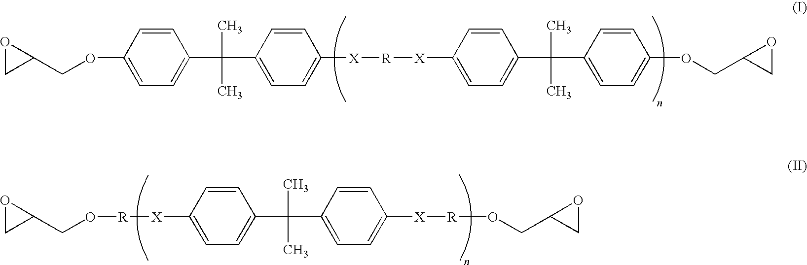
C1=C(C(C)(C2=CC=C([X][R][X]C3=CC=C(C(C)(C)C4=CC=C(OCC5CO5)C=C4)C=C3)C=C2)C)C=CC(OCC2OC2)=C1.[R](OCC1OC1)[X]C1=CC=C(C(C)(C2=CC=C([X][R]OCC3CO3)C=C2)C)C=C1
